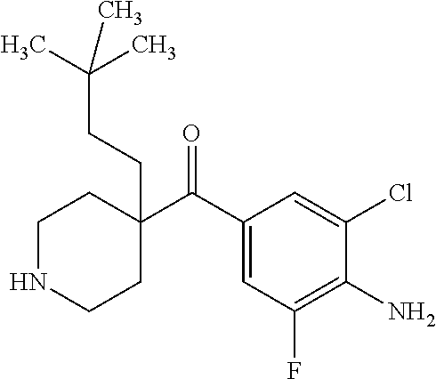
C1(C(C2=CC(F)=C(N)C(Cl)=C2)=O)(CCC(C)(C)C)CCNCC1
